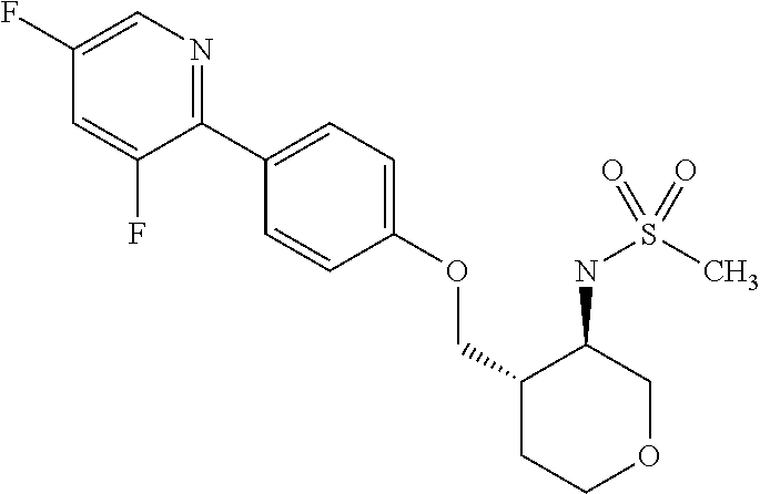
C1(F)=CN=C(C2=CC=C(OCC3CCOCC3NS(C)(=O)=O)C=C2)C(F)=C1
